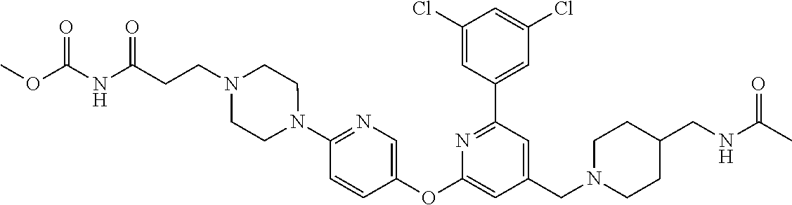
C1(Cl)=CC(C2=NC(OC3=CN=C(N4CCN(CCC(NC(=O)OC)=O)CC4)C=C3)=CC(CN3CCC(CNC(C)=O)CC3)=C2)=CC(Cl)=C1
